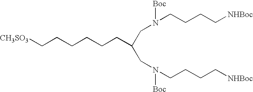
[CH3SO3]CCCCCCC(CN(CCCC[NHBoc])[Boc])CN(CCCC[NHBoc])[Boc]
